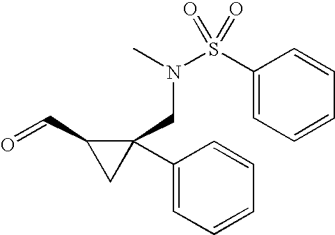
O=CC1CC1(CN(S(=O)(C1=CC=CC=C1)=O)C)C1=CC=CC=C1
